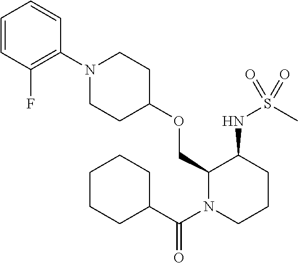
C1=CC(F)=C(N2CCC(OCC3N(C(=O)C4CCCCC4)CCCC3NS(=O)(C)=O)CC2)C=C1
